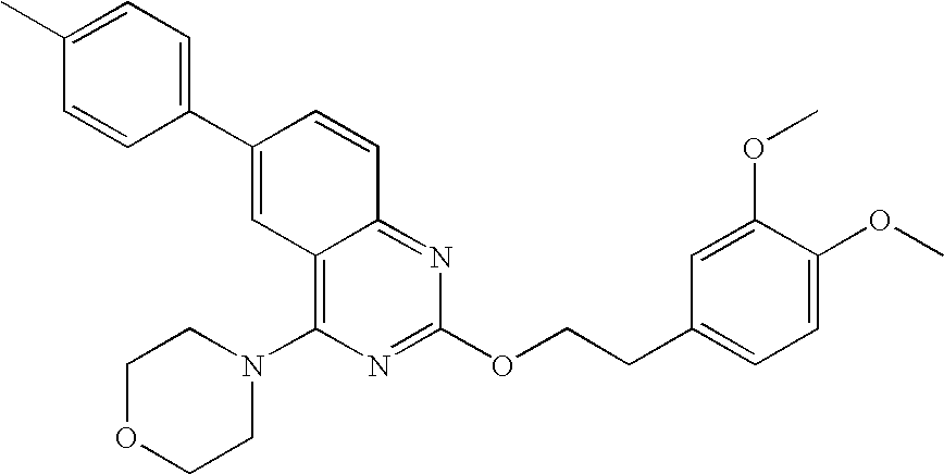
C1=C(C)C=CC(C2=CC3=C(N4CCOCC4)N=C(OCCC4=CC=C(OC)C(OC)=C4)N=C3C=C2)=C1
